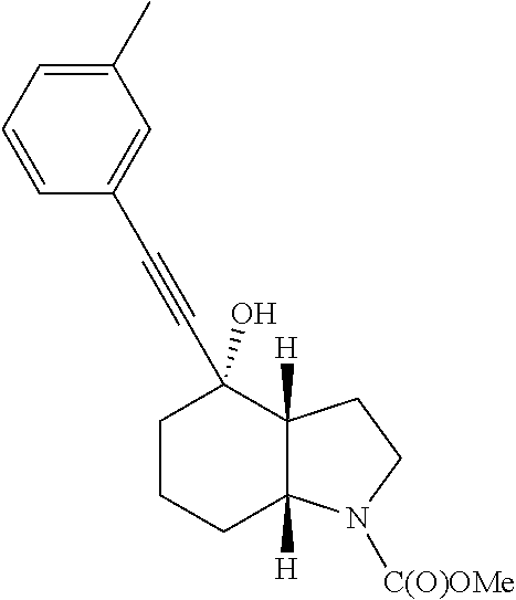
C1(C)=CC=CC(C#CC2(O)CCCC3([H])C2([H])CCN3[C(O)OMe])=C1
